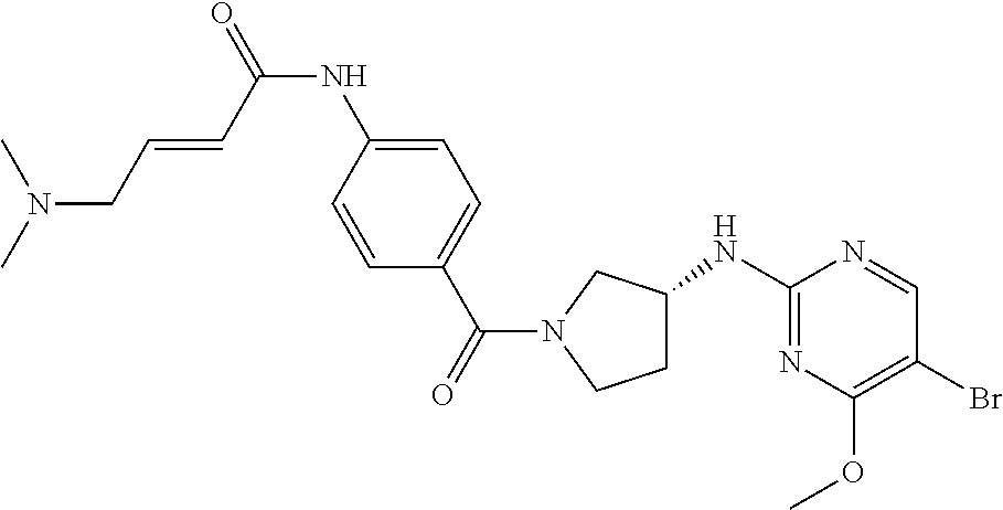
C1C(NC2=NC(OC)=C(Br)C=N2)CN(C(C2=CC=C(NC(=O)C=CCN(C)C)C=C2)=O)C1
